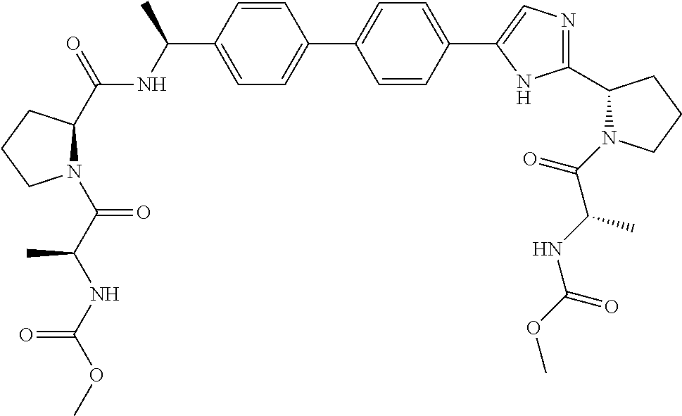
C1=CC(C(NC(C2N(C(C(NC(OC)=O)C)=O)CCC2)=O)C)=CC=C1C1=CC=C(C2=CN=C(C3N(C(C(NC(OC)=O)C)=O)CCC3)N2)C=C1
